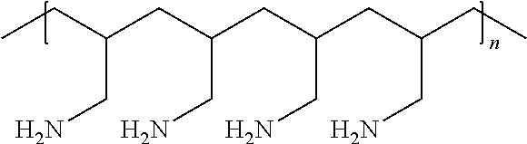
CCC(CN)CC(CN)CC(CN)CC(CN)CC
